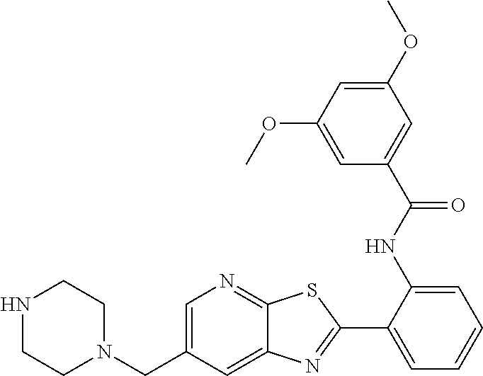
C1=C(CN2CCNCC2)C=C2C(=N1)SC(C1=CC=CC=C1NC(C1=CC(OC)=CC(OC)=C1)=O)=N2
